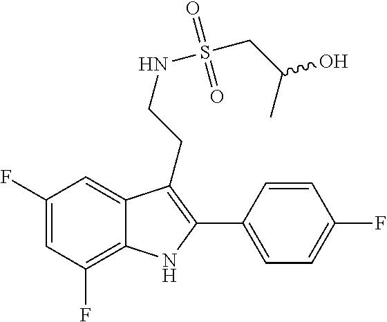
C1(F)=CC(F)=C2C(=C1)C(CCNS(CC(O)C)(=O)=O)=C(C1=CC=C(F)C=C1)N2
